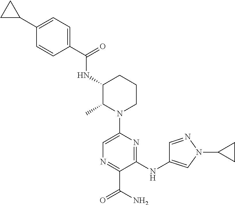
N(C1C(C)N(C2=CN=C(C(=O)N)C(NC3=CN(C4CC4)N=C3)=N2)CCC1)C(=O)C1=CC=C(C2CC2)C=C1
